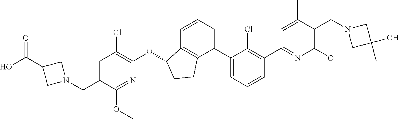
O(C1C2=C(C(C3=CC=CC(C4=NC(OC)=C(CN5CC(O)(C)C5)C(C)=C4)=C3Cl)=CC=C2)CC1)C1=C(Cl)C=C(CN2CC(C(O)=O)C2)C(OC)=N1
